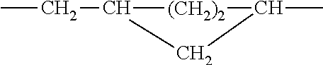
CCC1CC(C)[(CH2)2]1
